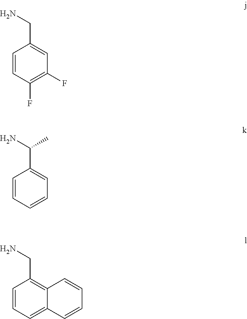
C1=CC(F)=C(F)C=C1CN.C1=CC=CC=C1C(N)C.C1=CC=C2C(=C1CN)C=CC=C2
